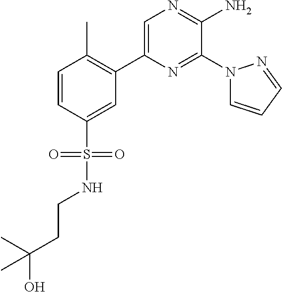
C1(C2=C(C)C=CC(S(=O)(=O)NCCC(C)(O)C)=C2)=CN=C(N)C(N2C=CC=N2)=N1
